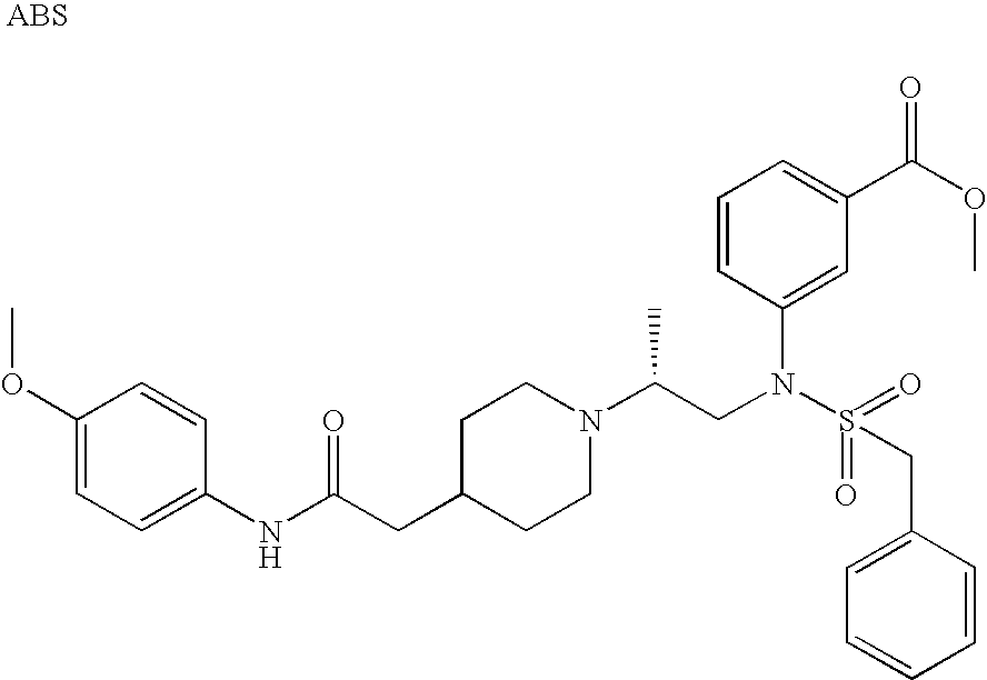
C1(OC)=CC=C(NC(CC2CCN(C(CN(S(=O)(=O)CC3=CC=CC=C3)C3=CC(C(OC)=O)=CC=C3)C)CC2)=O)C=C1
